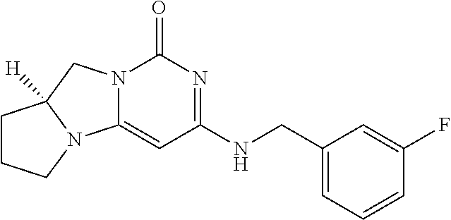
C(NC1=NC(=O)N2C(=C1)N1C([H])(C2)CCC1)C1=CC=CC(F)=C1
